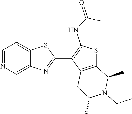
C12=CN=CC=C1SC(C1=C(NC(=O)C)SC3=C1CC(C)N(CC)C3C)=N2
